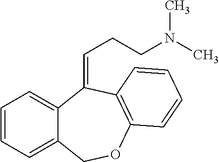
C(CN(C)C)C=C1C2=CC=CC=C2COC2=C1C=CC=C2
